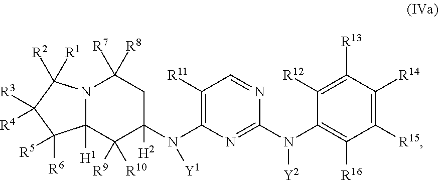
N12C([H1])(C([R9])([R10])C(N(C3=C([R11])C=NC(N(C4=C([R16])C([R15])=C([R14])C([R13])=C4[R12])[Y2])=N3)[Y1])([H2])CC1([R7])[R8])C([R6])([R5])C([R4])([R3])C2([R2])[R1]
